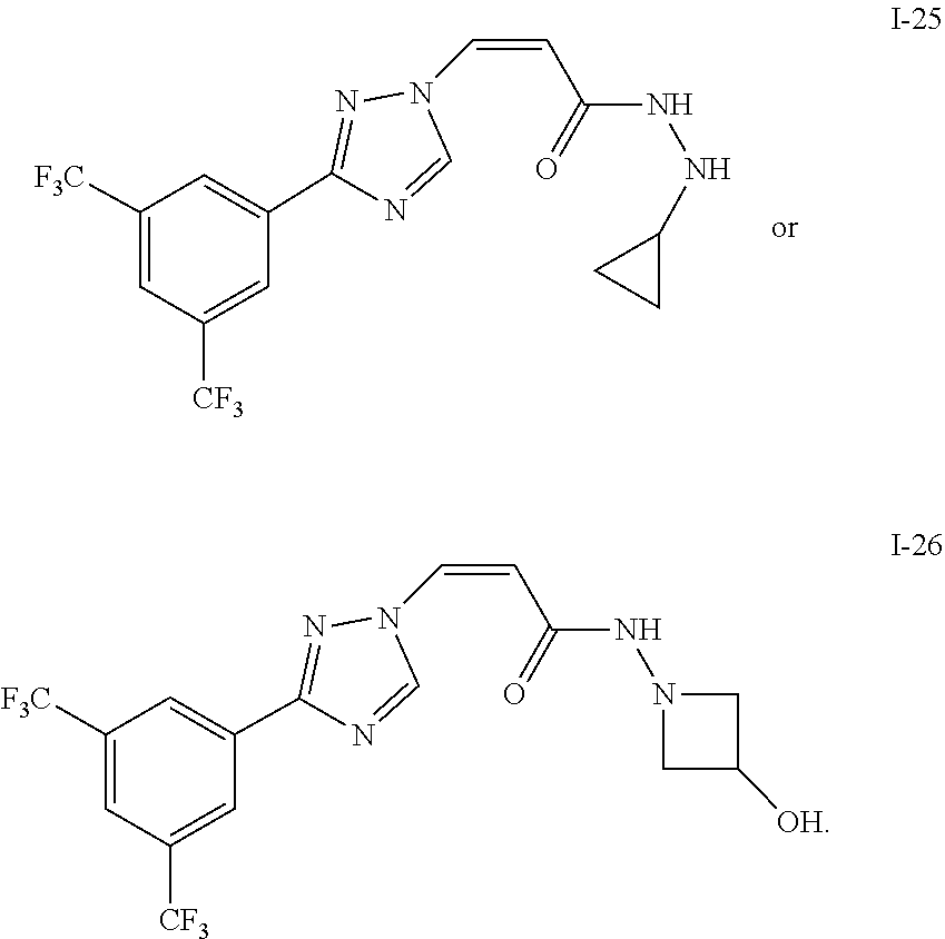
C(C=CN1N=C(C2=CC([F3C])=CC([CF3])=C2)N=C1)(=O)NNC1CC1.C1C([OH])CN1NC(C=CN1N=C(C2=CC([F3C])=CC([CF3])=C2)N=C1)=O
